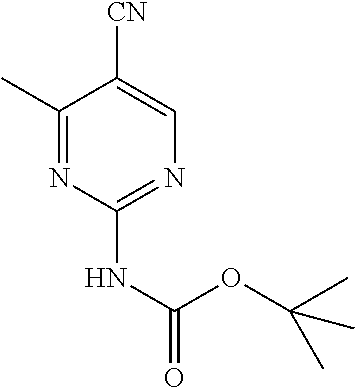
C1(C)=NC(NC(OC(C)(C)C)=O)=NC=C1[CN]
